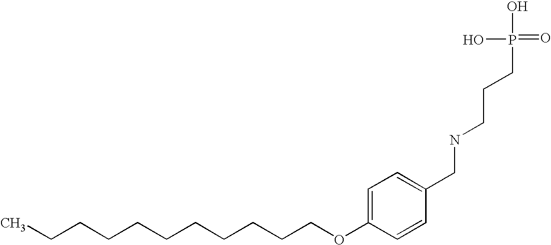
C(CCCCCCCOC1=CC=C(CNCCCP(=O)(O)O)C=C1)CCC
